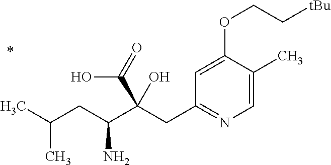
C1=C(C)C(OCC[tBu])=CC(CC(C(CC(C)C)N)(C(=O)O)O)=N1
